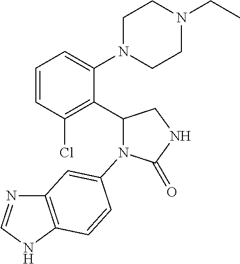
C12=C(NC=N1)C=CC(N1C(=O)NCC1C1=C(Cl)C=CC=C1N1CCN(CC)CC1)=C2
